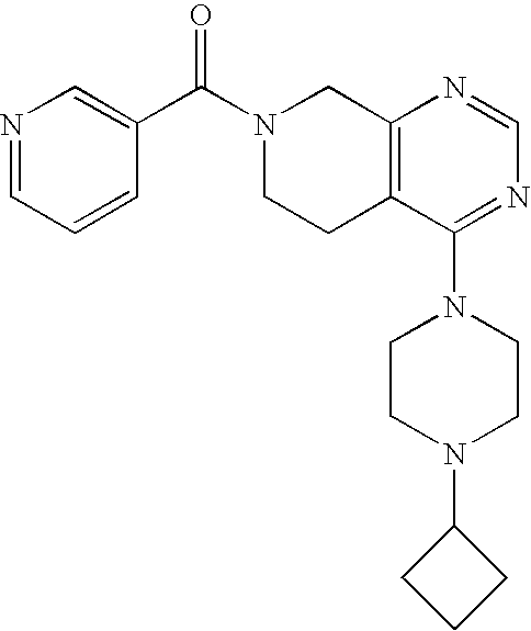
N1=CC=CC(C(N2CCC3=C(C2)N=CN=C3N2CCN(C3CCC3)CC2)=O)=C1
